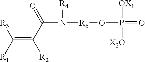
[R3]C([R1])=C(C(N([R6]OP(=O)([OX1])[X2O])[R4])=O)[R2]
